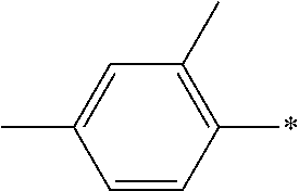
C1=CC(*)=C(C)C=C1C
